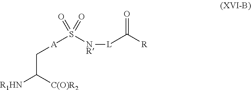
[NR](S([A]CC([R1HN])[C(O)R2])(=O)=O)[L]C(=O)[R]
